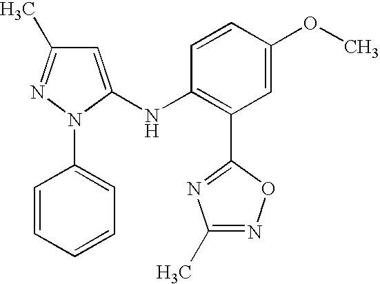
N(C1=C(C2=NC(C)=NO2)C=C(OC)C=C1)C1=CC(C)=NN1C1=CC=CC=C1
